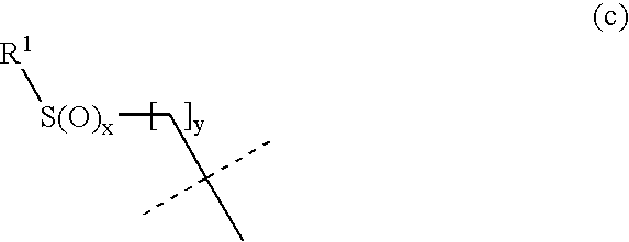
[R1][S(O)x]CC(C)(C)C
